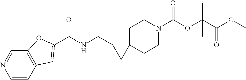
N1=CC2=C(C=C1)C=C(C(NCC1CC13CCN(C(OC(C(OC)=O)(C)C)=O)CC3)=O)O2
